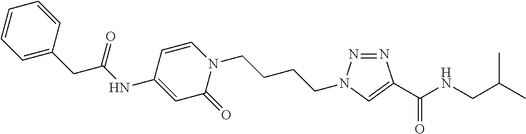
N1=NN(CCCCN2C=CC(NC(=O)CC3=CC=CC=C3)=CC2=O)C=C1C(=O)NCC(C)C
